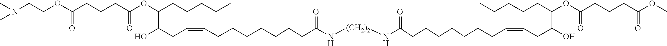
O(C(CCCC(OC(CCCCC)C(CC=CCCCCCCCC(N[(CH2)2]NC(=O)CCCCCCCC=CCC(O)C(CCCCC)OC(CCCC(OC)=O)=O)=O)O)=O)=O)CCN(C)C
